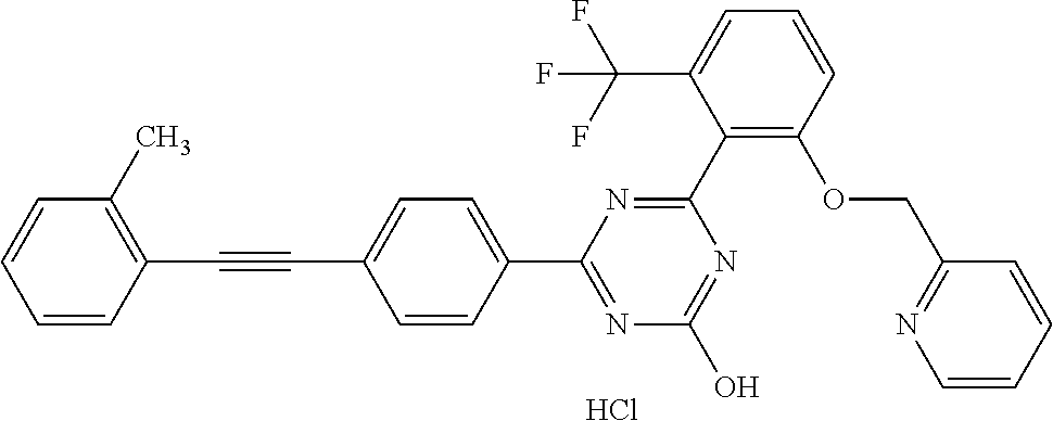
N1=C(O)N=C(C2=CC=C(C#CC3=C(C)C=CC=C3)C=C2)N=C1C1=C(OCC2=NC=CC=C2)C=CC=C1C(F)(F)F.Cl
